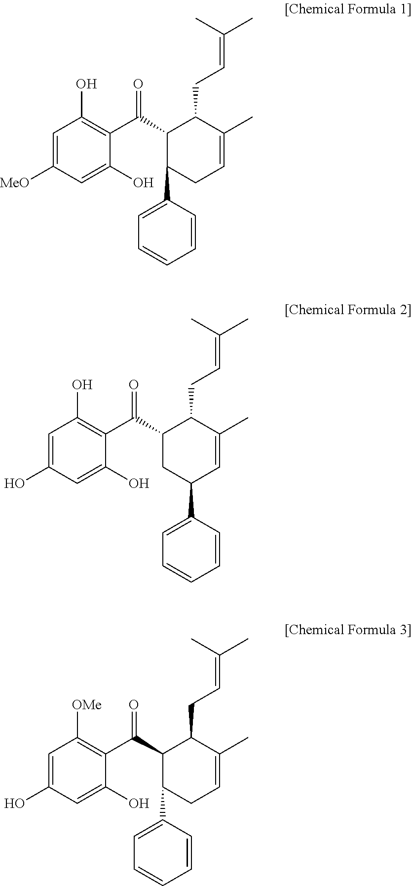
C1=C([MeO])C=C(O)C(C(=O)C2C(C3=CC=CC=C3)CC=C(C)C2CC=C(C)C)=C1O.C1=C(O)C=C(O)C(C(=O)C2CC(C3=CC=CC=C3)C=C(C)C2CC=C(C)C)=C1O.C1=C(O)C=C(O)C(C(=O)C2C(C3=CC=CC=C3)CC=C(C)C2CC=C(C)C)=C1[OMe]
